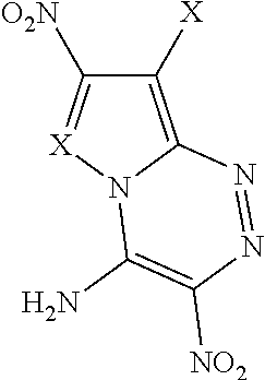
C1([X])=C2N([X]=C1[O2N])C(N)=C([NO2])N=N2
